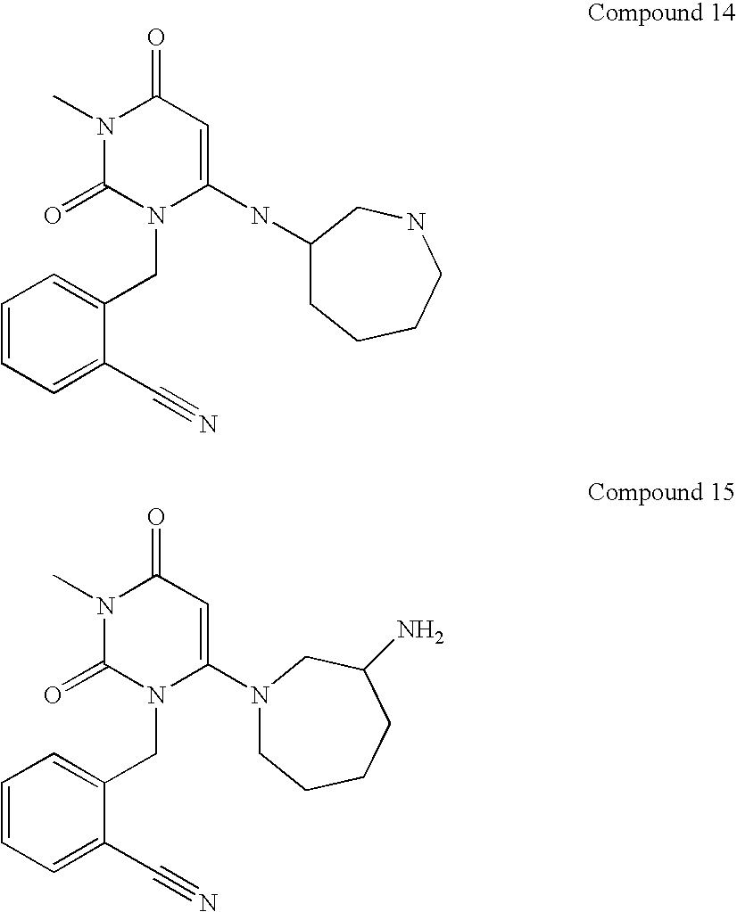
C1=C(CN2C(NC3CCCCNC3)=CC(=O)N(C)C2=O)C(C#N)=CC=C1.C1=C(CN2C(=O)N(C)C(=O)C=C2N2CCCCC(N)C2)C(C#N)=CC=C1
